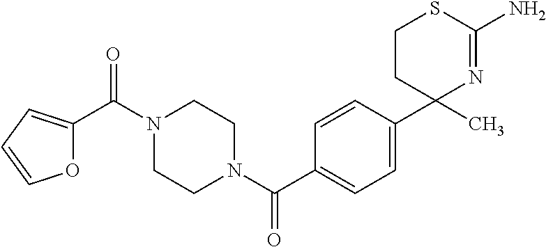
N1(C(=O)C2=CC=CO2)CCN(C(C2=CC=C(C3(C)CCSC(N)=N3)C=C2)=O)CC1
